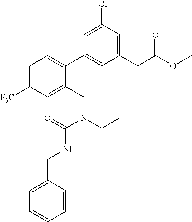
C1=C([F3C])C=C(CN(CC)C(=O)NCC2=CC=CC=C2)C(C2=CC(CC(OC)=O)=CC(Cl)=C2)=C1
